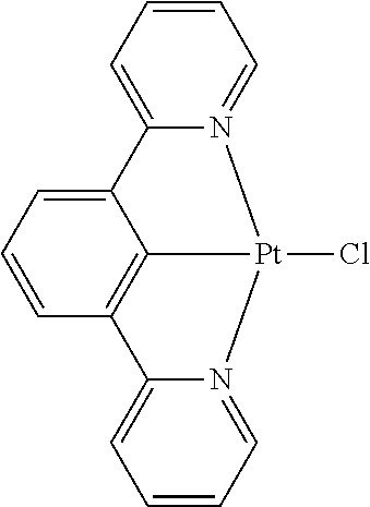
C1=CC=C2C3=C1C1=CC=CC=N1[Pt]3(Cl)N1=CC=CC=C21
